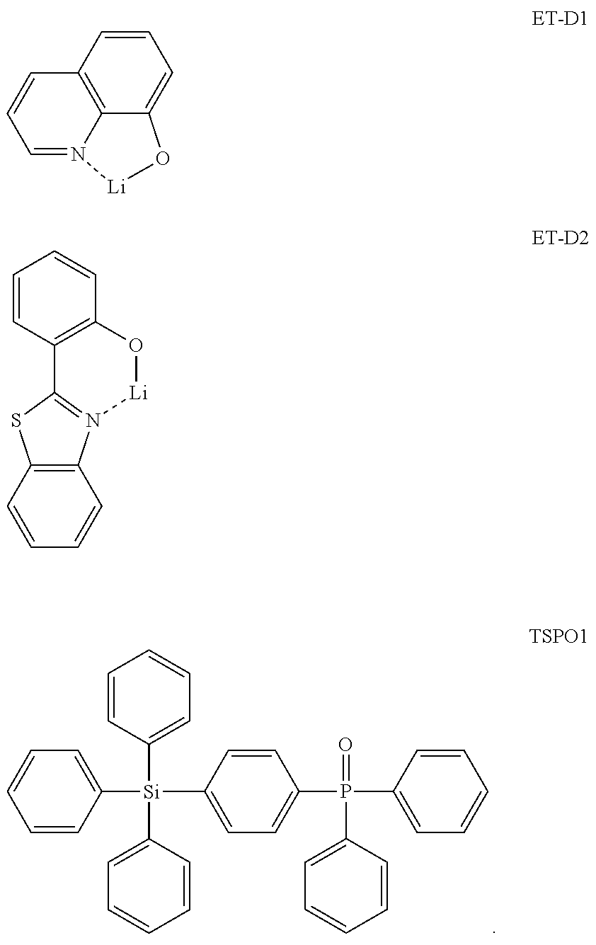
C1=CC=CC([Si](C2=CC=C(P(C3=CC=CC=C3)(=O)C3=CC=CC=C3)C=C2)(C2=CC=CC=C2)C2=CC=CC=C2)=C1.C1=CC2=C3C(=C1)O[Li]N3=CC=C2.C12=C(N3=C(S1)C1=C(O[Li]3)C=CC=C1)C=CC=C2
